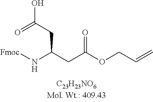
[Fmoc]NC(CC(OCC=C)=O)CC(O)=O
